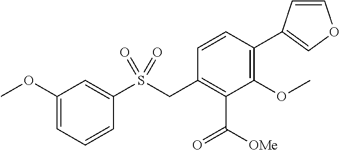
C1=CC(C2=COC=C2)=C(OC)C(C([OMe])=O)=C1CS(C1=CC(OC)=CC=C1)(=O)=O
